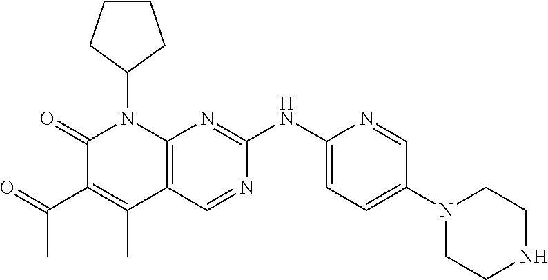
C1CCC(N2C(=O)C(C(=O)C)=C(C)C3=C2N=C(NC2=CC=C(N4CCNCC4)C=N2)N=C3)C1
